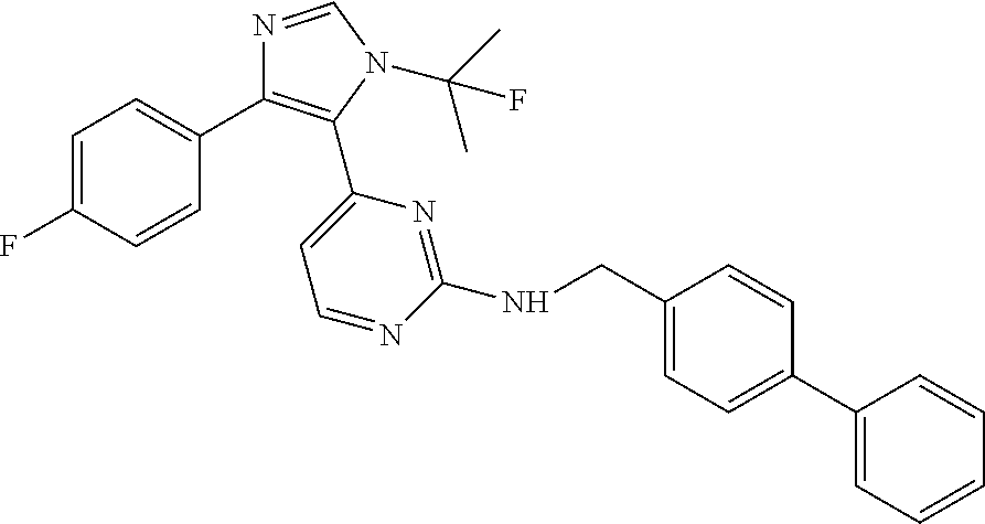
C1=C(F)C=CC(C2=C(C3=CC=NC(NCC4=CC=C(C5=CC=CC=C5)C=C4)=N3)N(C(C)(C)F)C=N2)=C1
